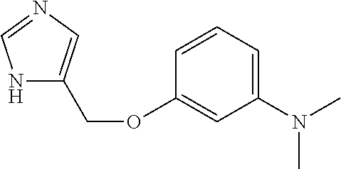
N1C(COC2=CC(N(C)C)=CC=C2)=CN=C1
